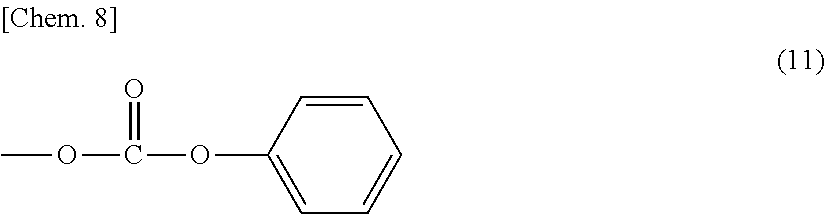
COC(=O)OC1=CC=CC=C1
